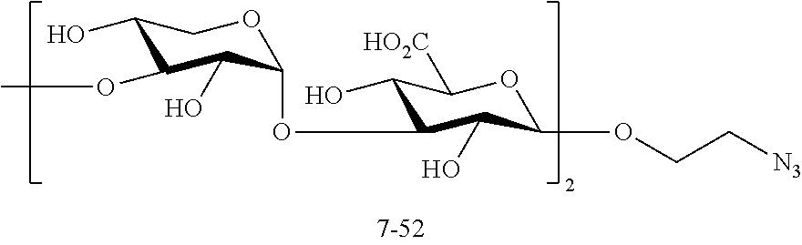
C1(O)C(OC)C(O)C(OC2C(O)C([HO2C])OC(OCC[N3])C2O)OC1
